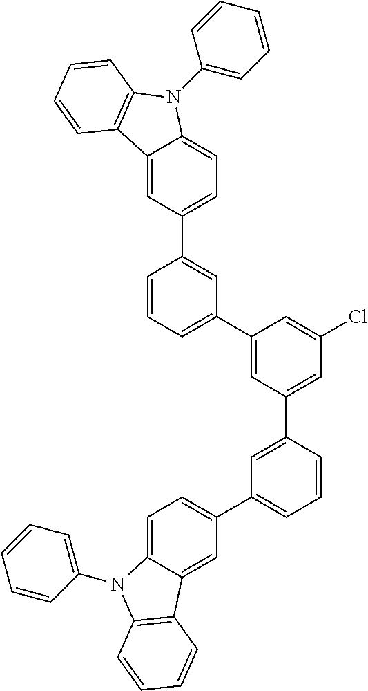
C12=CC(C3=CC(C4=CC(C5=CC(C6=CC=C7C(=C6)C6=C(N7C7=CC=CC=C7)C=CC=C6)=CC=C5)=CC(Cl)=C4)=CC=C3)=CC=C1N(C1=CC=CC=C1)C1=C2C=CC=C1
